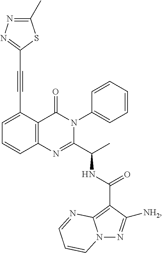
C1(C#CC2=NN=C(C)S2)=CC=CC2=C1C(=O)N(C1=CC=CC=C1)C(C(C)NC(C1=C3N(N=C1[NH2])C=CC=N3)=O)=N2
